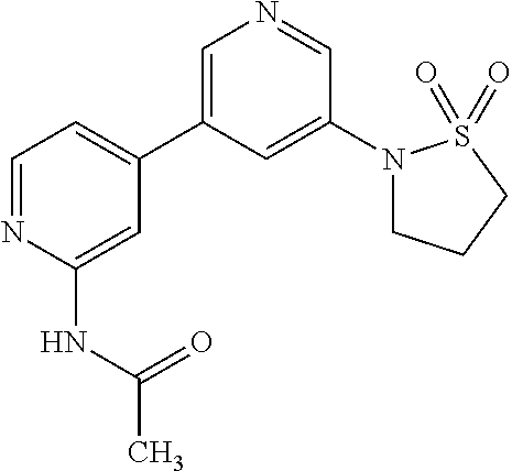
C1=NC(NC(C)=O)=CC(C2=CN=CC(N3CCCS3(=O)=O)=C2)=C1
